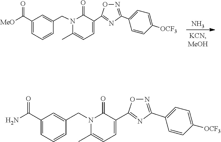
N.N1(CC2=CC(C([MeO])=O)=CC=C2)C(C)=CC=C(C2=NC(C3=CC=C([OCF3])C=C3)=NO2)C1=O.N1(CC2=CC(C(N)=O)=CC=C2)C(C)=CC=C(C2=NC(C3=CC=C([OCF3])C=C3)=NO2)C1=O
